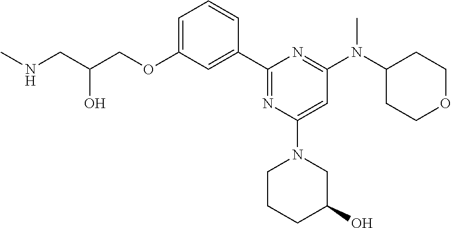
C1=C(OCC(CNC)O)C=C(C2=NC(N3CCCC(O)C3)=CC(N(C3CCOCC3)C)=N2)C=C1
